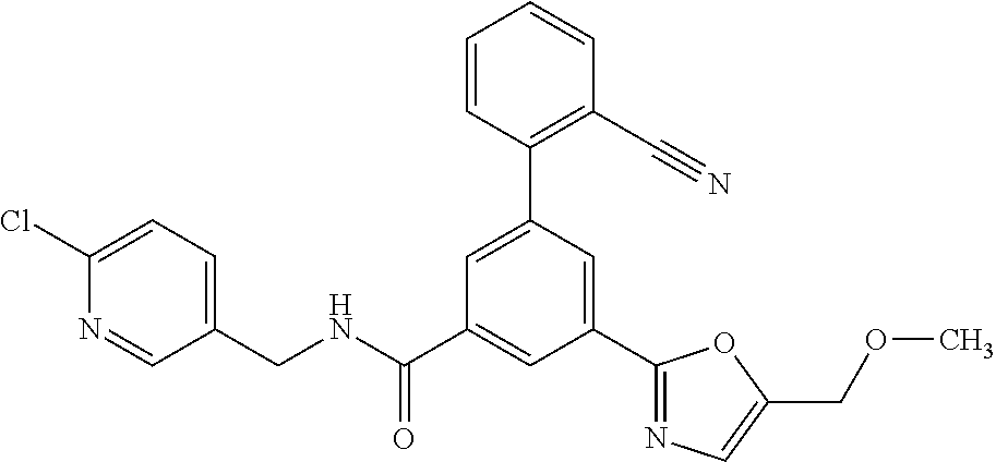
C(NC(C1=CC(C2=NC=C(COC)O2)=CC(C2=C(C#N)C=CC=C2)=C1)=O)C1=CC=C(Cl)N=C1
